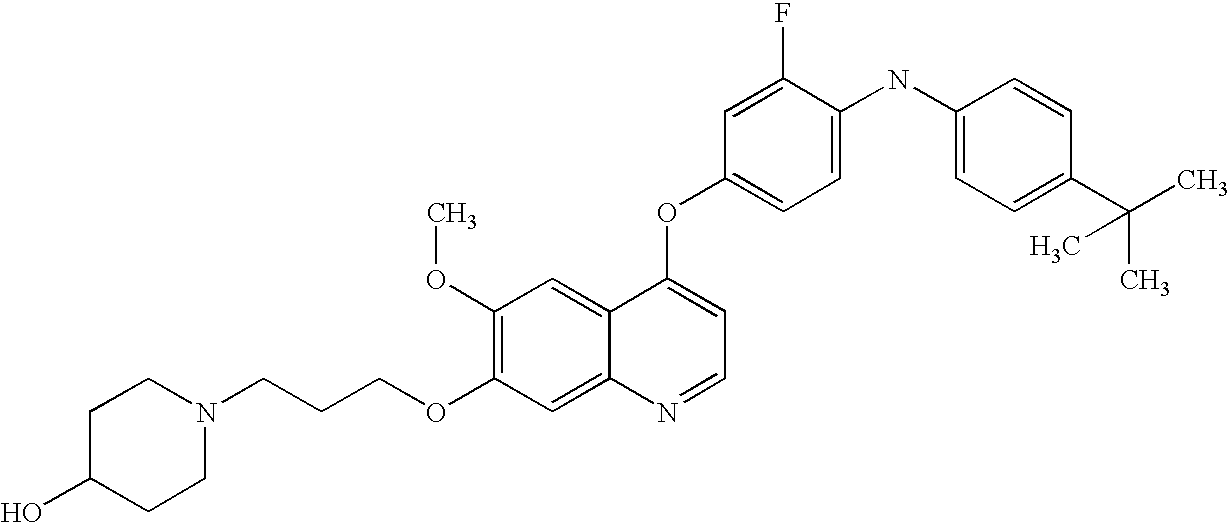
C(COC1=C(OC)C=C2C(=C1)N=CC=C2OC1=CC=C(NC2=CC=C(C(C)(C)C)C=C2)C(F)=C1)CN1CCC(O)CC1
